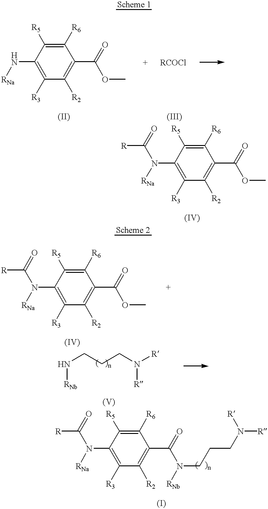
N([RNa])C1=C([R3])C([R2])=C(C(OC)=O)C([R6])=C1[R5].N([RNa])(C1=C([R3])C([R2])=C(C(OC)=O)C([R6])=C1[R5])C([R])=O.N([RNa])(C1=C([R3])C([R2])=C(C(OC)=O)C([R6])=C1[R5])C([R])=O.N([RNb])CCCN([R])[R].N([RNa])(C1=C([R3])C([R2])=C(C(N([RNb])CCCN([R])[R])=O)C([R6])=C1[R5])C([R])=O
